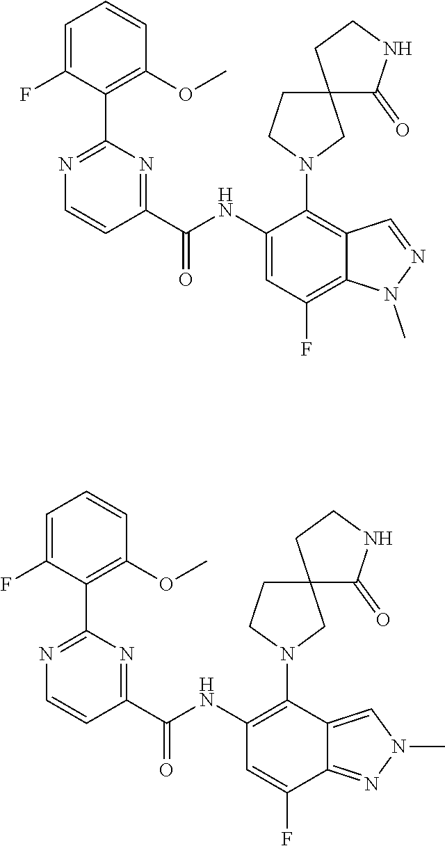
C1=C(F)C(C2=NC=CC(C(NC3=C(N4CC5(CC4)C(=O)NCC5)C4=CN(C)N=C4C(F)=C3)=O)=N2)=C(OC)C=C1.C1=C(F)C(C2=NC=CC(C(NC3=CC(F)=C4C(=C3N3CC5(CC3)C(=O)NCC5)C=NN4C)=O)=N2)=C(OC)C=C1
